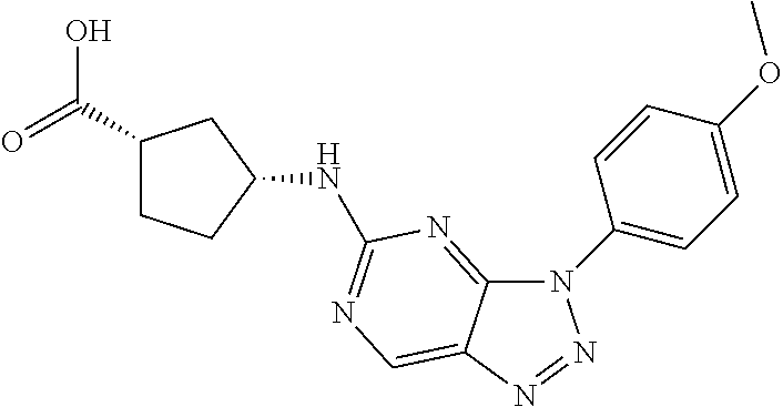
C1(N2C3=NC(NC4CC(C(=O)O)CC4)=NC=C3N=N2)=CC=C(OC)C=C1
